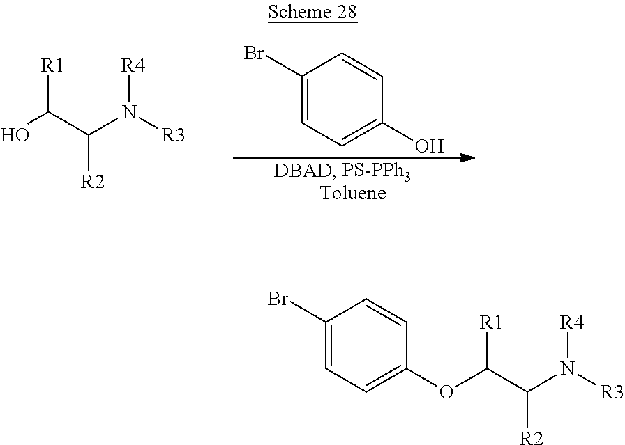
C1(Br)=CC=C(O)C=C1.OC(C(N([R3])[R4])[R2])[R1].[PS-PPh3].C1(Br)=CC=C(OC(C(N([R3])[R4])[R2])[R1])C=C1
